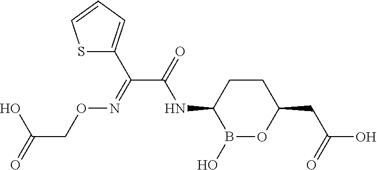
C1CC(NC(C(=NOCC(=O)O)C2=CC=CS2)=O)B(O)OC1CC(O)=O
